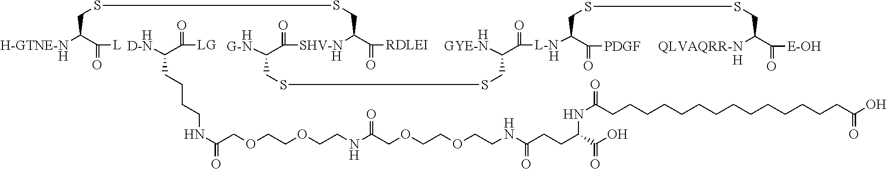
C(C(C([L])=O)[H-GTNE-NH])SSCC([SHV-N         H]C(=O)C(CSSCC(C(=O)[L-N    H]C(C(=O)[PDGF])CSSCC([QLVAQRR-NH])C(=O)[E-OH])[HGYE-N])[HG-N])C([RDLEI])=O.C(=O)([LG])C(CCCCNC(=O)COCCOCCNC(COCCOCCNC(CCC(NC(CCCCCCCCCCCCCCC(O)=O)=O)C(=O)O)=O)=O)[HD-N]
